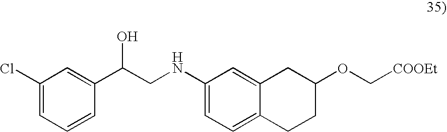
C1(Cl)=CC=CC(C(CNC2=CC=C3C(=C2)CC(OC[COOEt])CC3)O)=C1
